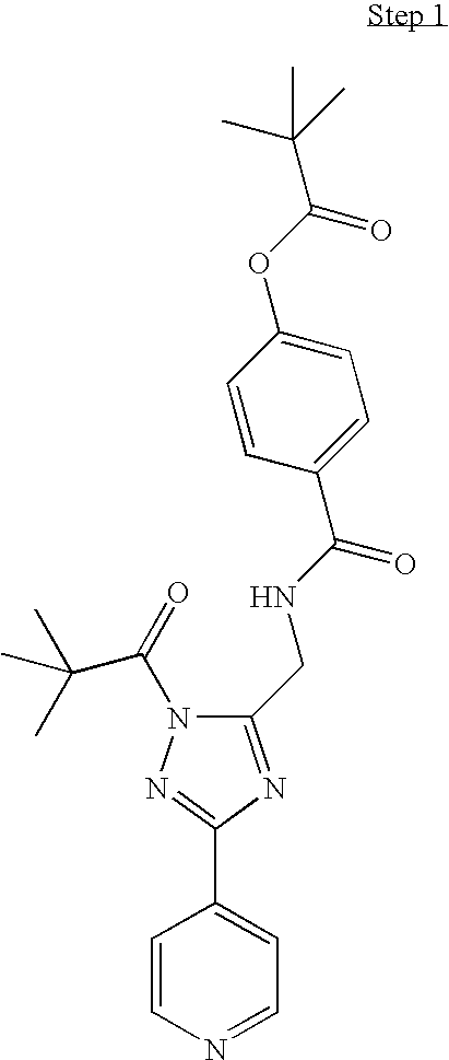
C1=CN=CC=C1C1=NN(C(=O)C(C)(C)C)C(CNC(=O)C2=CC=C(OC(C(C)(C)C)=O)C=C2)=N1
